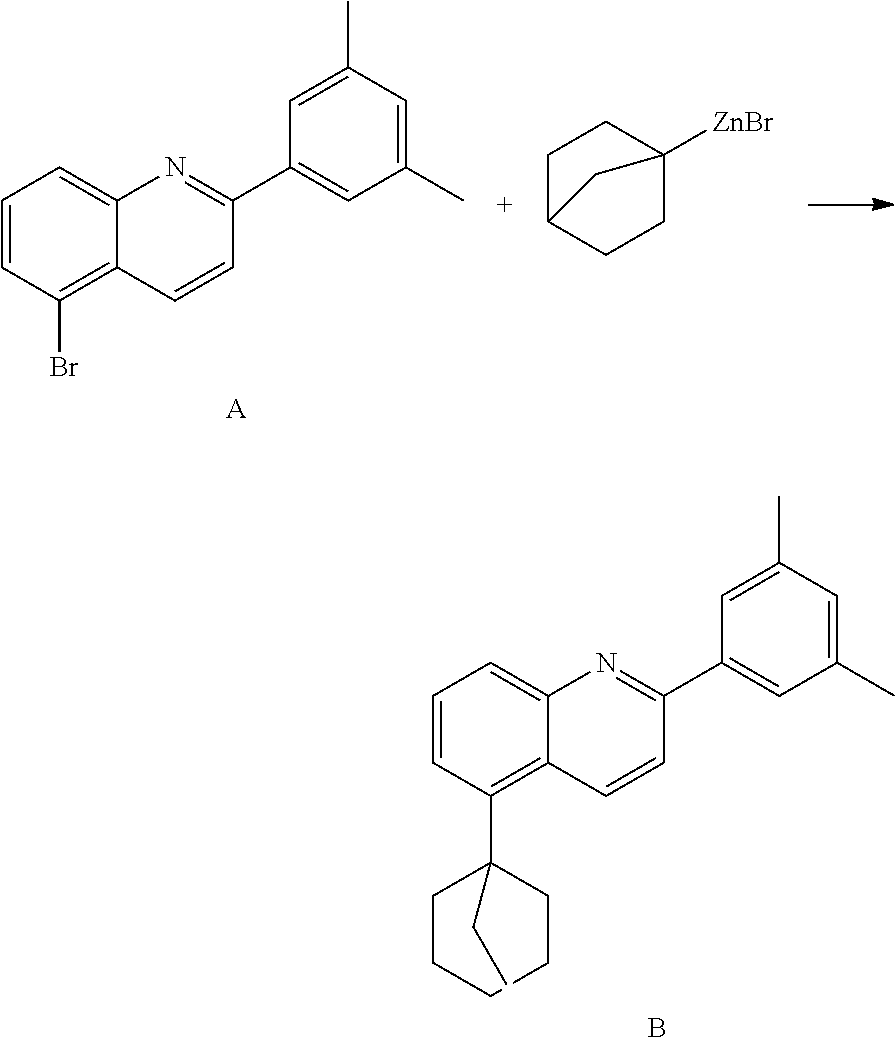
C1=C2C(=C(C3(CC)CCCCC3)C=C1)C=CC(C1=CC(C)=CC(C)=C1)=N2.B.C1=C2C(=C(Br)C=C1)C=CC(C1=CC(C)=CC(C)=C1)=N2.[A].C1C2CCC([ZnBr])(C1)C2
